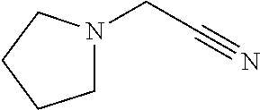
C1N(CC#N)CCC1
